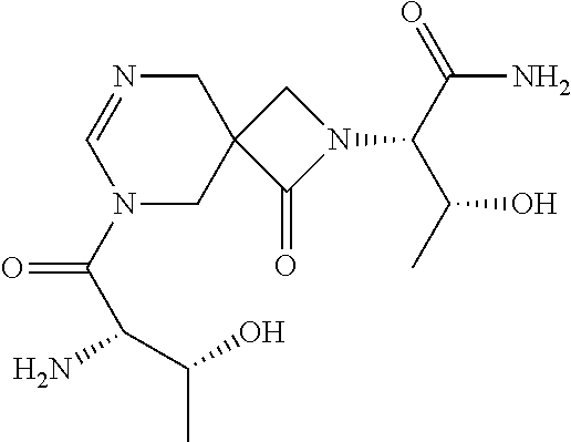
C1N=CN(C(C(N)C(C)O)=O)CC12C(=O)N(C(C(O)C)C(N)=O)C2
